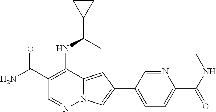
C1(C(N)=O)=C(NC(C2CC2)C)C2=CC(C3=CC=C(C(=O)NC)N=C3)=CN2N=C1
